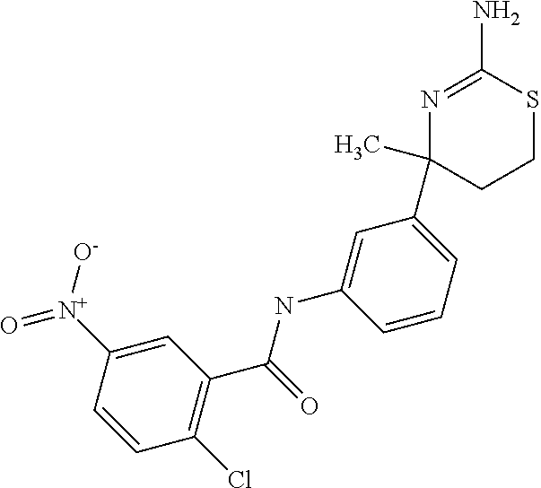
CC1(C2=CC=CC(NC(C3=C(Cl)C=CC([N+](=O)[O-])=C3)=O)=C2)CCSC(N)=N1
